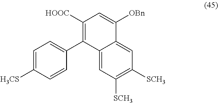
C1=C([H3CS])C=CC(C2=C([HOOC])C=C([OBn])C3=CC([SCH3])=C([SCH3])C=C23)=C1
